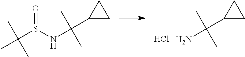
NC(C1CC1)(C)C.Cl.C(S(NC(C1CC1)(C)C)=O)(C)(C)C
